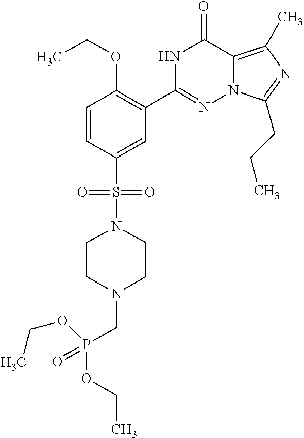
C1=CC(S(=O)(=O)N2CCN(CP(OCC)(OCC)=O)CC2)=CC(C2=NN3C(=C(C)N=C3CCC)C(=O)N2)=C1OCC
